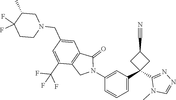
C1(CN2CC(C)C(F)(F)CC2)=CC2=C(C(C(F)(F)F)=C1)CN(C1=CC(C3(C4=NN=CN4C)CC(C#N)C3)=CC=C1)C2=O
